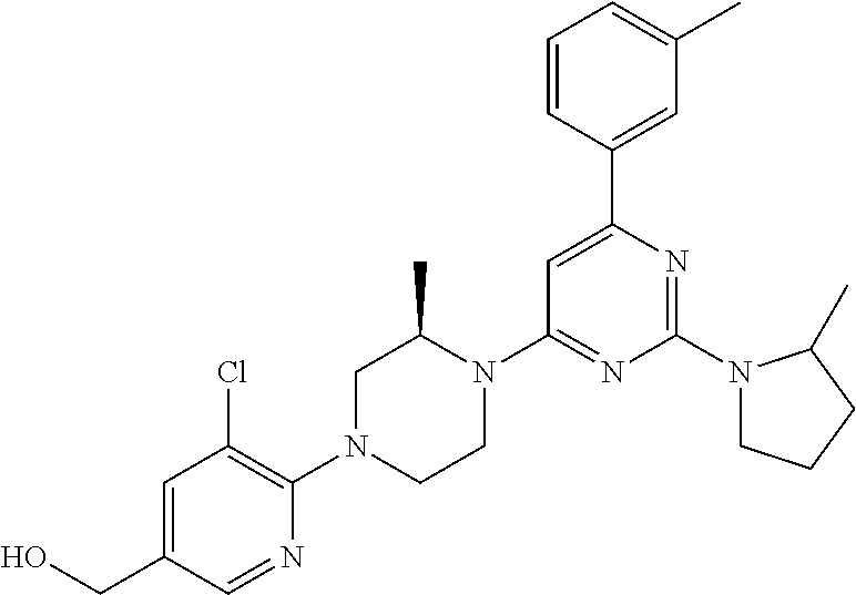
OCC1=CC(Cl)=C(N2CCN(C3=NC(N4CCCC4C)=NC(C4=CC(C)=CC=C4)=C3)C(C)C2)N=C1
